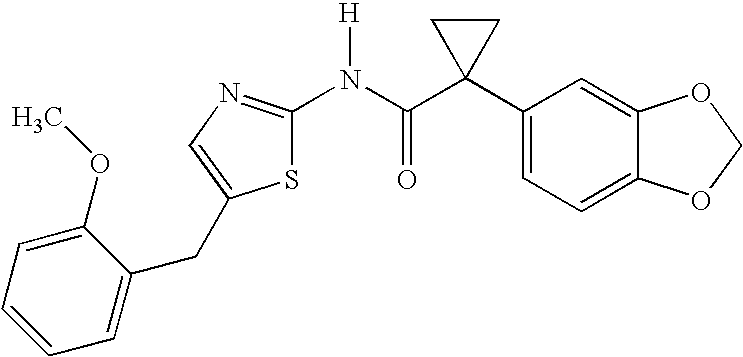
C1(C2(C(N([H])C3=NC=C(CC4=CC=CC=C4OC)S3)=O)CC2)=CC=C2C(=C1)OCO2
